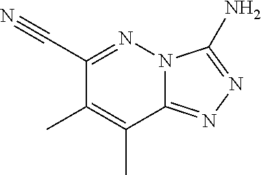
C1(C#N)=NN2C(=NN=C2N)C(C)=C1C
